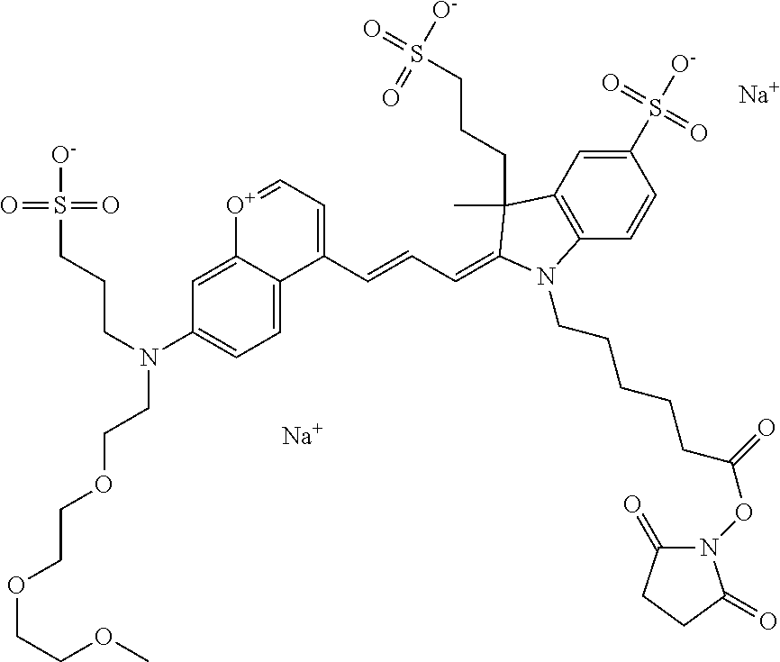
C1(S([O-])(=O)=O)=CC2=C(C=C1)N(CCCCCC(ON1C(=O)CCC1=O)=O)C(=CC=CC1=CC=[O+]C3=CC(N(CCCS([O-])(=O)=O)CCOCCOCCOC)=CC=C13)C2(C)CCCS(=O)([O-])=O.[Na].[Na]
